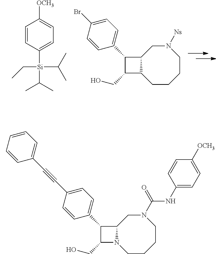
C1(C2=CC=C(C#CC3=CC=CC=C3)C=C2)C(CO)N2C1CN(C(NC1=CC=C([OCH3])C=C1)=O)CCCC2.C1=CC([Si](C(C)C)(C(C)C)CC)=CC=C1[OCH3].C1(C2=CC=C(Br)C=C2)C(CO)C2C1CN([Ns])CCCC2
